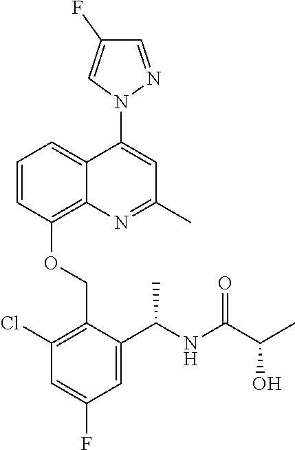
C1=CC(OCC2=C(Cl)C=C(F)C=C2C(C)NC(C(C)O)=O)=C2C(=C1)C(N1N=CC(F)=C1)=CC(C)=N2
